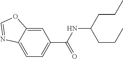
C1=C2C(=CC(C(NC(CCC)CCC)=O)=C1)OC=N2
